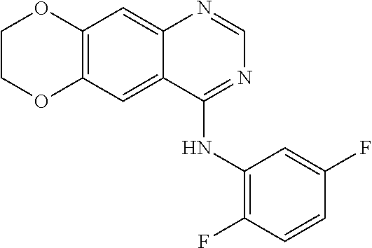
C12=C(C=C3C(=C1)N=CN=C3NC1=C(F)C=CC(F)=C1)OCCO2
